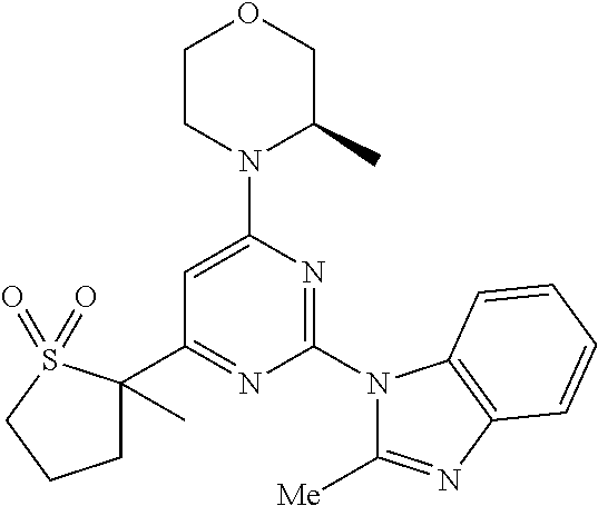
C1(C2=NC(N3C([Me])=NC4=C3C=CC=C4)=NC(N3C(C)COCC3)=C2)(C)CCCS1(=O)=O
